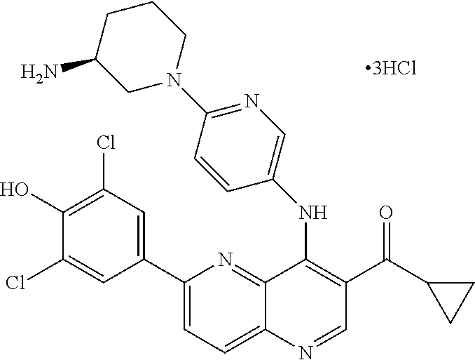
C1(C2=CC(Cl)=C(O)C(Cl)=C2)=CC=C2C(=N1)C(NC1=CN=C(N3CCCC(N)C3)C=C1)=C(C(C1CC1)=O)C=N2
